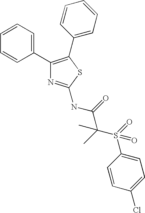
C1(C2=CC=CC=C2)=C(C2=CC=CC=C2)SC(NC(=O)C(S(C2=CC=C(Cl)C=C2)(=O)=O)(C)C)=N1
